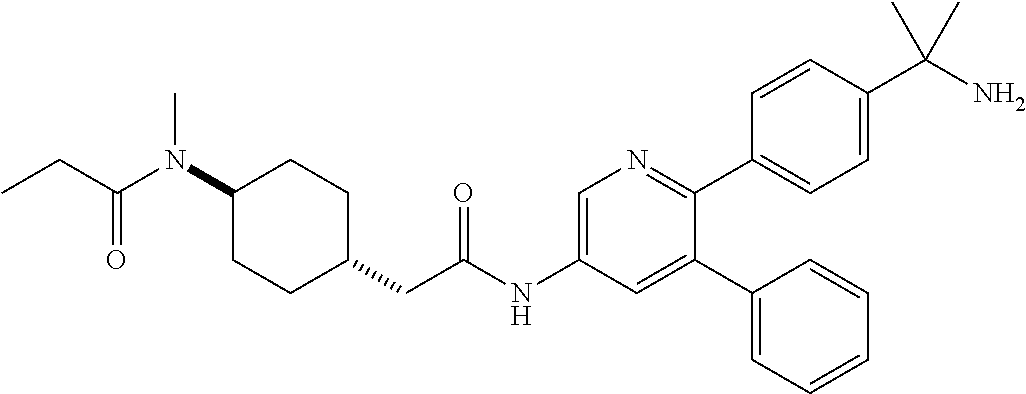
C1(N(C(CC)=O)C)CCC(CC(NC2=CN=C(C3=CC=C(C(N)(C)C)C=C3)C(C3=CC=CC=C3)=C2)=O)CC1
